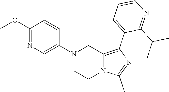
N1(C2=CN=C(OC)C=C2)CCN2C(=C(C3=CC=CN=C3C(C)C)N=C2C)C1
